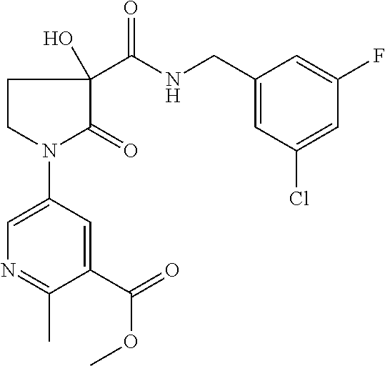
C1CN(C2=CN=C(C)C(C(=O)OC)=C2)C(=O)C1(C(NCC1=CC(Cl)=CC(F)=C1)=O)O
